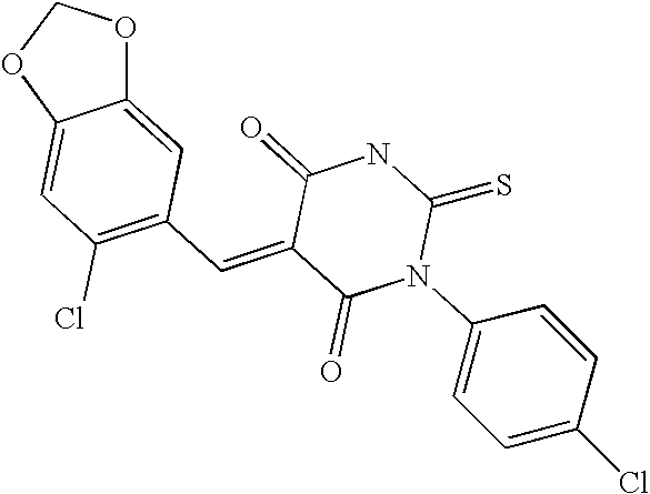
C12=CC(C=C3C(=O)N(C4=CC=C(Cl)C=C4)C(=S)NC3=O)=C(Cl)C=C1OCO2
